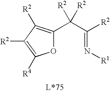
N(=C(C([R2])([R2])C1=C([R2])C([R2])=C([R4])O1)[R2])[R1]
